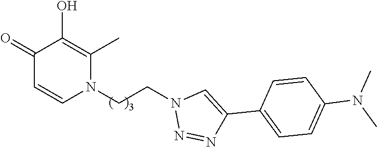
C1(=O)C=CN(CCN2N=NC(C3=CC=C(N(C)C)C=C3)=C2)C(C)=C1O
